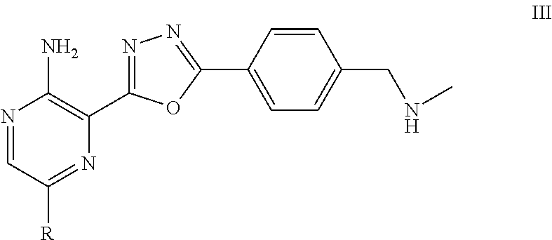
N1=CC([R])=NC(C2=NN=C(C3=CC=C(CNC)C=C3)O2)=C1N
